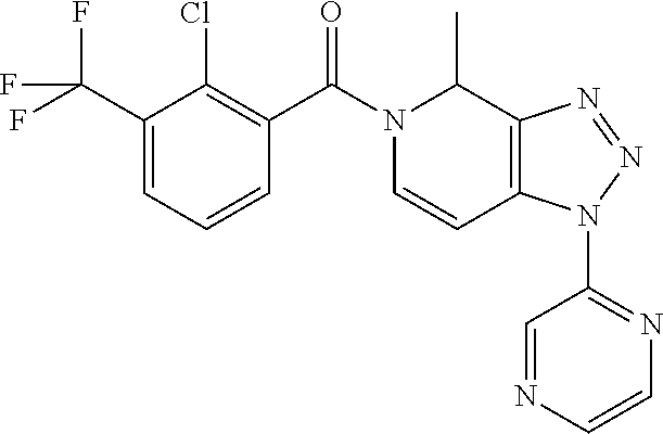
N1(C(C2=C(Cl)C(C(F)(F)F)=CC=C2)=O)C=CC2=C(C1C)N=NN2C1=NC=CN=C1
